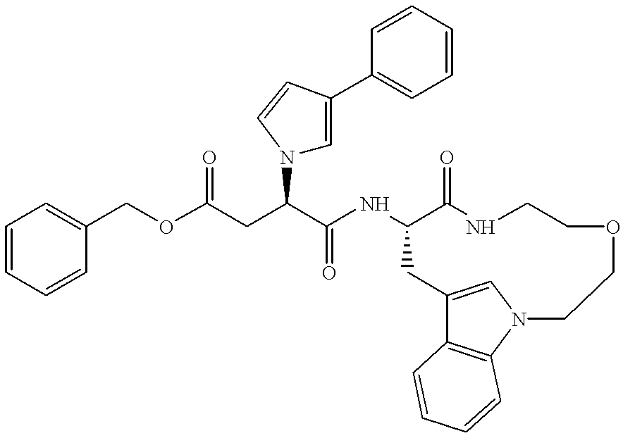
C1=CC=CC(COC(CC(C(NC2C(=O)NCCOCCN3C4=C(C(=C3)C2)C=CC=C4)=O)N2C=C(C3=CC=CC=C3)C=C2)=O)=C1
